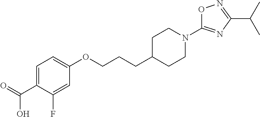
C1C(CCCOC2=CC=C(C(=O)O)C(F)=C2)CCN(C2=NC(C(C)C)=NO2)C1
